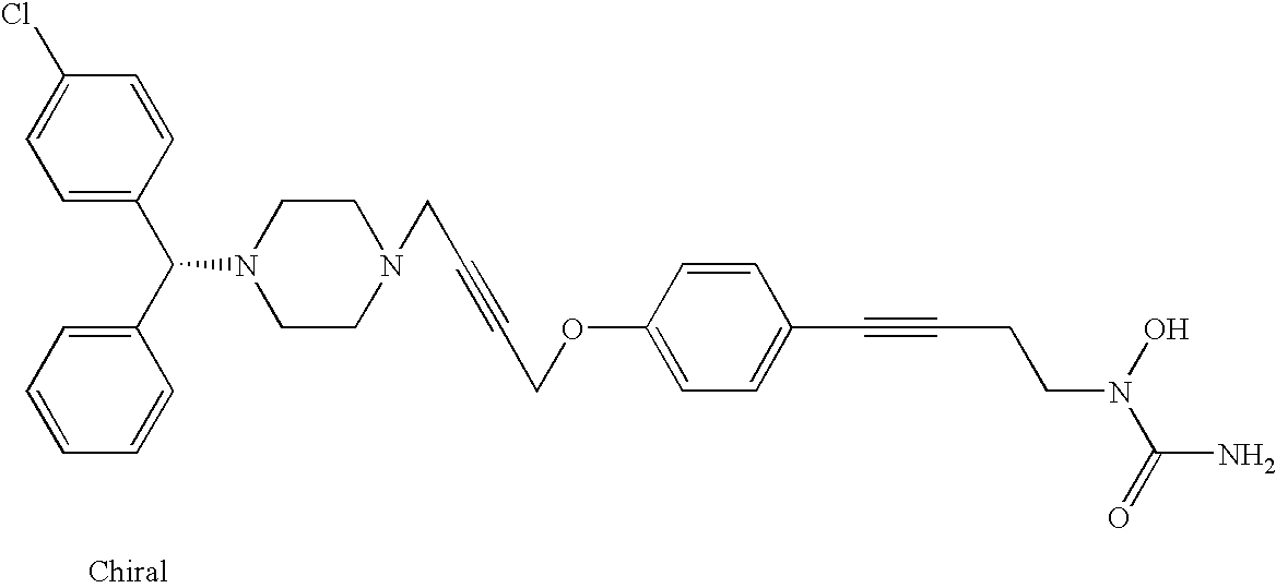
C1=C(Cl)C=CC(C(C2=CC=CC=C2)N2CCN(CC#CCOC3=CC=C(C#CCCN(O)C(N)=O)C=C3)CC2)=C1
